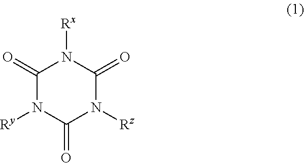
C1(=O)N([Ry])C(=O)N([Rz])C(=O)N1[Rx]
